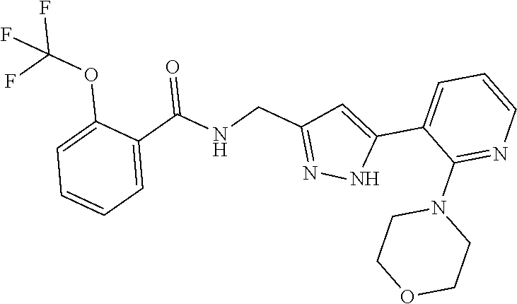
C1=C(C(=O)NCC2=NNC(C3=CC=CN=C3N3CCOCC3)=C2)C(OC(F)(F)F)=CC=C1
